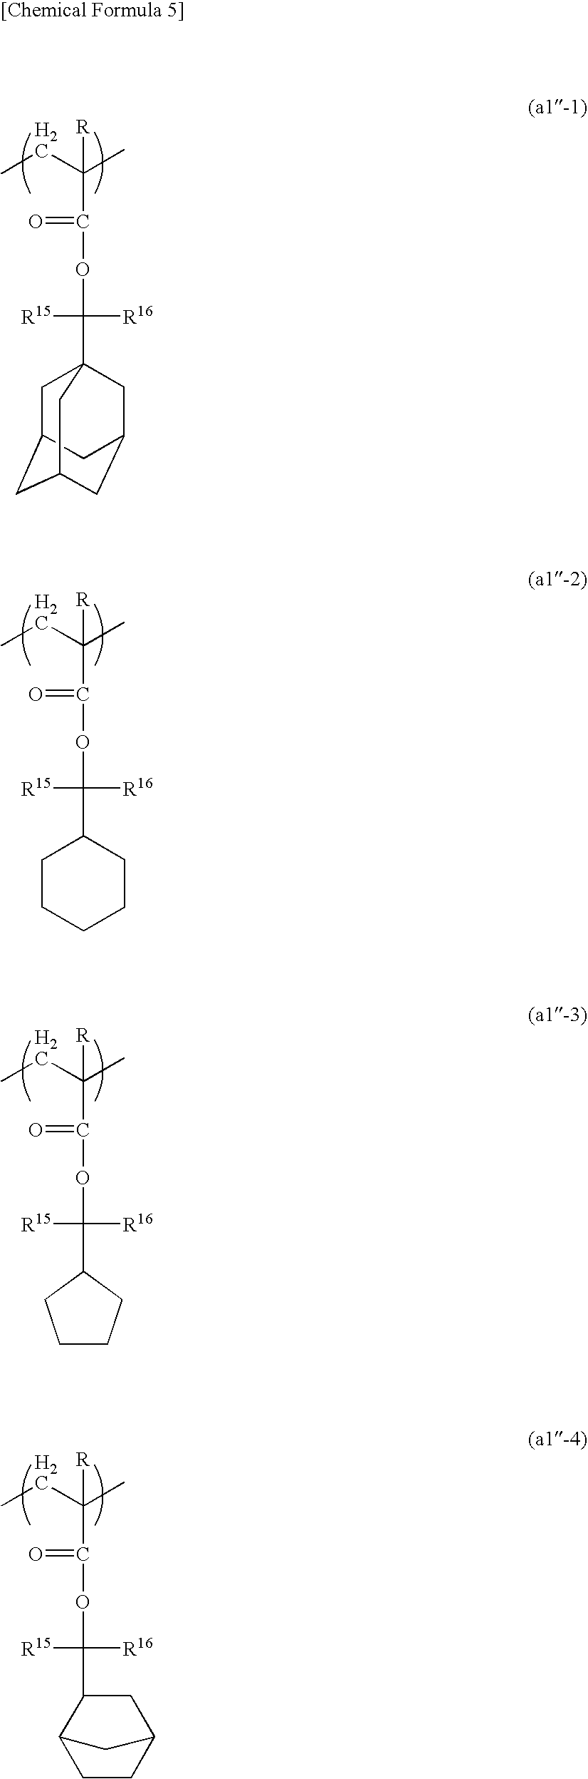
C1C2CC3CC(CC1(C([R15])(OC(=O)C(CC)(C)[R])[R16])C3)C2.C1(C([R15])(OC(=O)C(CC)(C)[R])[R16])CCCCC1.C1(C([R15])(OC(=O)C(CC)(C)[R])[R16])CCCC1.C1(C([R15])(OC(=O)C(CC)(C)[R])[R16])CC2CCC1C2
